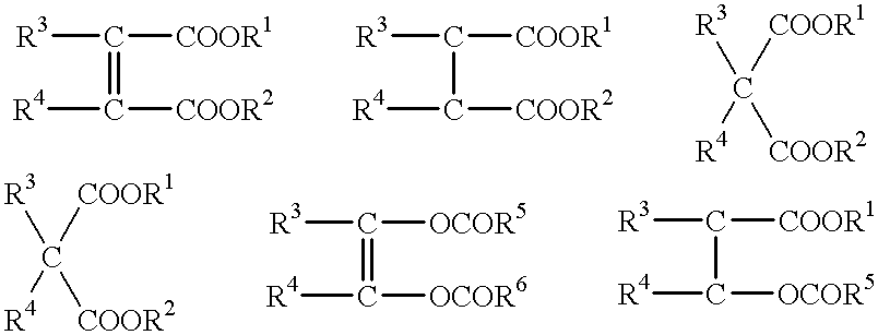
C(=C([COOR2])[R4])([R3])[COOR1].C(C([COOR2])[R4])([R3])[COOR1].C([COOR1])([COOR2])([R4])[R3].C([COOR1])([COOR2])([R4])[R3].C(=C([OCOR6])[R4])([R3])[OCOR5].C(C([OCOR5])[R4])([R3])[COOR1]
